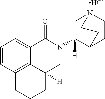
C1=CC2=C3C(=C1)C(=O)N(C1([H])C4CCN(C1)CC4)CC3([H])CCC2.Cl
